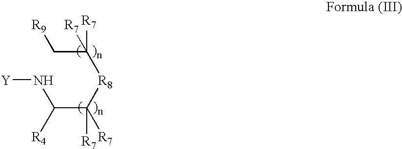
C(C[R9])([R8]C(C(N[Y])[R4])([R7])[R7])([R7])[R7]
